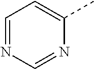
C1=NC=NC(C)=C1
